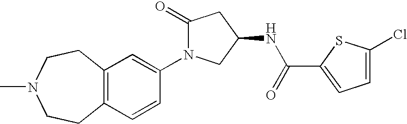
C12=C(C=CC(N3C(=O)CC(NC(C4=CC=C(Cl)S4)=O)C3)=C1)CCN(C)CC2
